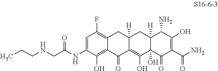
C1=C(NC(CNCCC)=O)C(O)=C2C(=C1F)CC1([H])C(=C(O)C3(O)C([H])(C1)C(N)C(O)=C(C(N)=O)C3=O)C2=O
